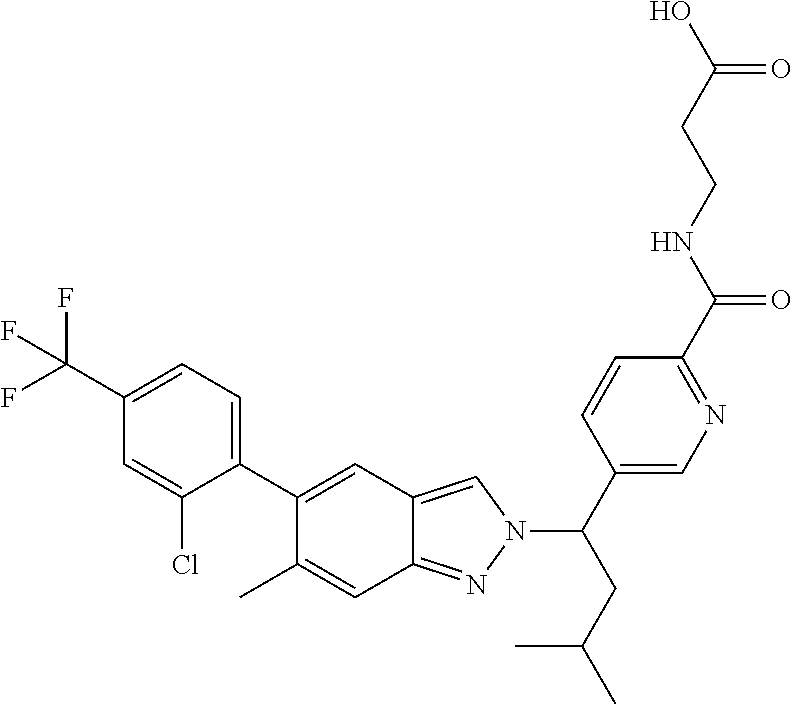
C1(C2=CC3=CN(C(C4=CN=C(C(NCCC(O)=O)=O)C=C4)CC(C)C)N=C3C=C2C)=CC=C(C(F)(F)F)C=C1Cl
